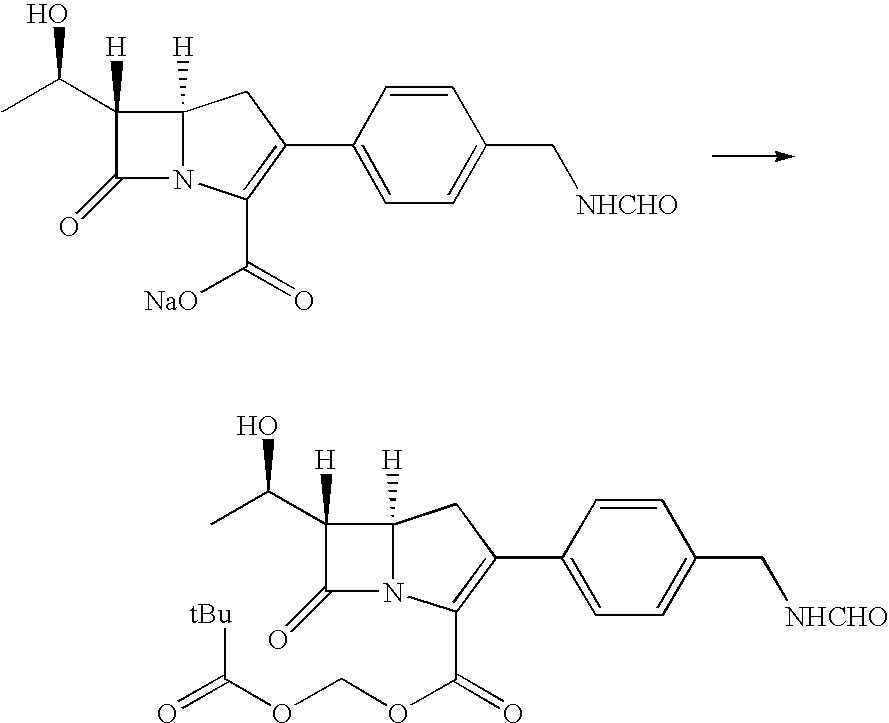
C1(=O)N2C([H])(CC(C3=CC=C(C[NHCHO])C=C3)=C2C([NaO])=O)C1([H])C(O)C.C1(=O)N2C([H])(CC(C3=CC=C(C[NHCHO])C=C3)=C2C(OCOC(=O)[tBu])=O)C1([H])C(O)C
